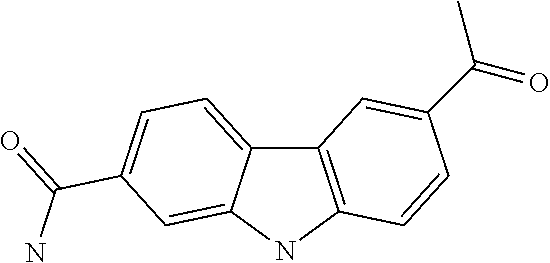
C12=CC=C(C(=O)N)C=C1NC1=C2C=C(C(=O)C)C=C1
